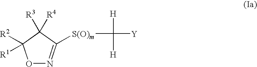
O1N=C([S(O)m]C([H])([H])[Y])C([R4])([R3])C1([R2])[R1]
